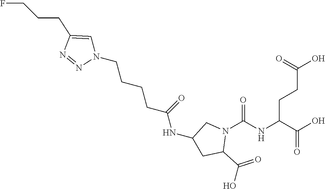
OC(C(NC(N1CC(NC(CCCCN2C=C(CCCF)N=N2)=O)CC1C(=O)O)=O)CCC(O)=O)=O
